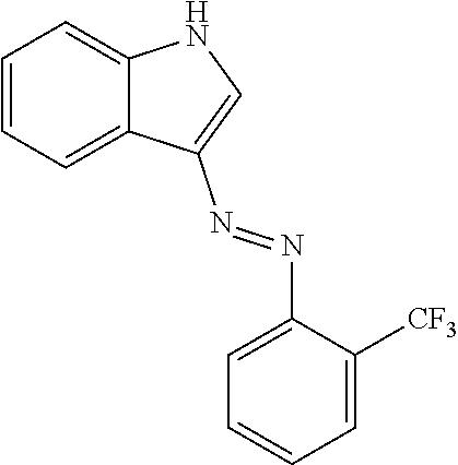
C1=CC=C2C(=C1)NC=C2N=NC1=CC=CC=C1[CF3]
